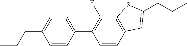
CCCC1=CC=C(C2=C(F)C3=C(C=C2)C=C(CCC)S3)C=C1
